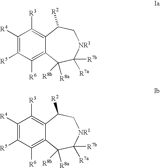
C1([R4])=C([R5])C([R6])=C2C(=C1[R3])C([R2])C[NR1]C([R7a])([R7b])C2([R8a])[R8b].C1([R4])=C([R5])C([R6])=C2C(=C1[R3])C([R2])C[NR1]C([R7a])([R7b])C2([R8a])[R8b]
